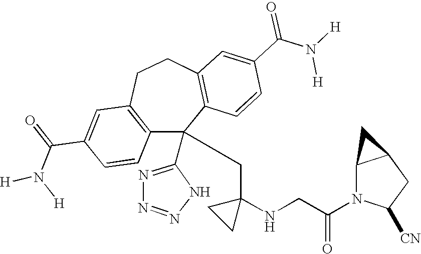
C1(C(=O)N([H])[H])=CC2=C(C=C1)C(C1=NN=NN1)(CC1(NCC(N3C([CN])CC4C3C4)=O)CC1)C1=C(CC2)C=C(C(N([H])[H])=O)C=C1
